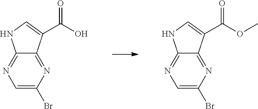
C1=C(Br)N=C2C(=N1)NC=C2C(O)=O.C1=C(Br)N=C2C(=N1)NC=C2C(OC)=O
